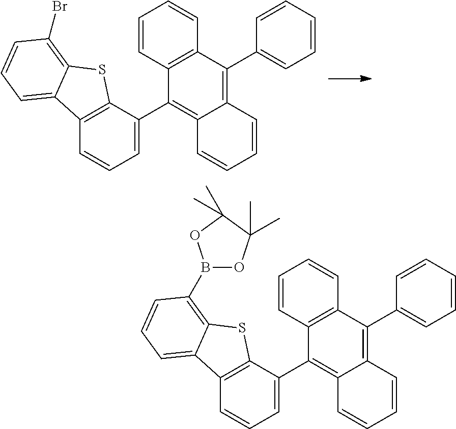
C1=CC2=C(C=C1)C(C1=CC=CC=C1)=C1C(=C2C2=CC=CC3=C2SC2=C(Br)C=CC=C32)C=CC=C1.C1=CC2=C(C=C1)C(C1=CC=CC=C1)=C1C(=C2C2=CC=CC3=C2SC2=C(B4OC(C)(C)C(C)(C)O4)C=CC=C32)C=CC=C1
